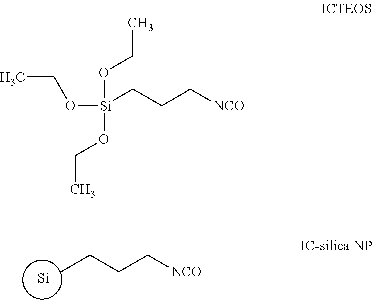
CCCC[NCO].[Si].CCO[Si](OCC)(CCC[NCO])OCC
